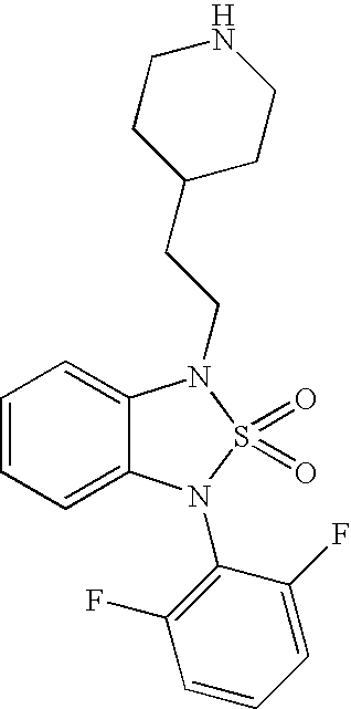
C1=CC=C2C(=C1)N(CCC1CCNCC1)S(=O)(=O)N2C1=C(F)C=CC=C1F
